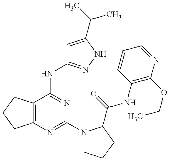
C12=C(C(NC3=NNC(C(C)C)=C3)=NC(N3CCCC3C(=O)NC3=C(OCC)N=CC=C3)=N1)CCC2
